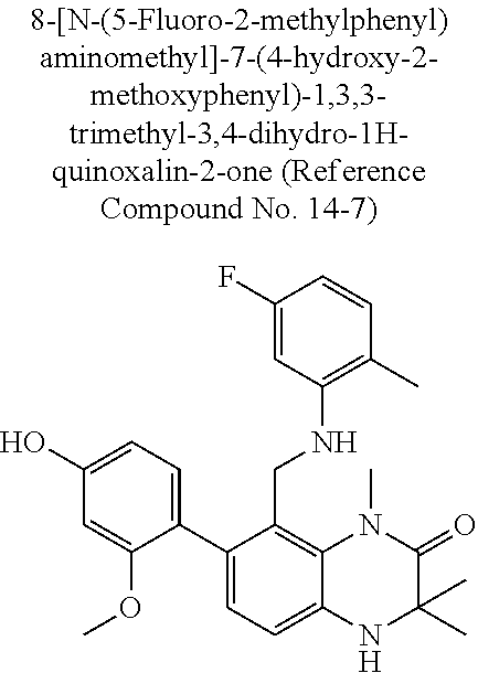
C1(C2=CC=C(O)C=C2OC)=CC=C2C(=C1CNC1=C(C)C=CC(F)=C1)N(C)C(=O)C(C)(C)N2
